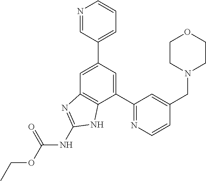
C1=C(C2=CC=CN=C2)C=C(C2=NC=CC(CN3CCOCC3)=C2)C2=C1N=C(NC(OCC)=O)N2
